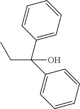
C1=CC=CC=C1C(C1=CC=CC=C1)(CC)O
